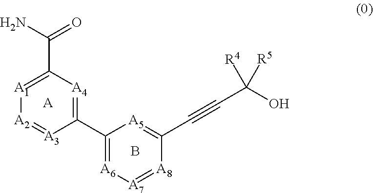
[A].C1(C2=[A6][A7]=[A8]C(C#CC(O)([R4])[R5])=[A5]2)=[A4]C(C(N)=O)=[A1][A2]=[A3]1.B
